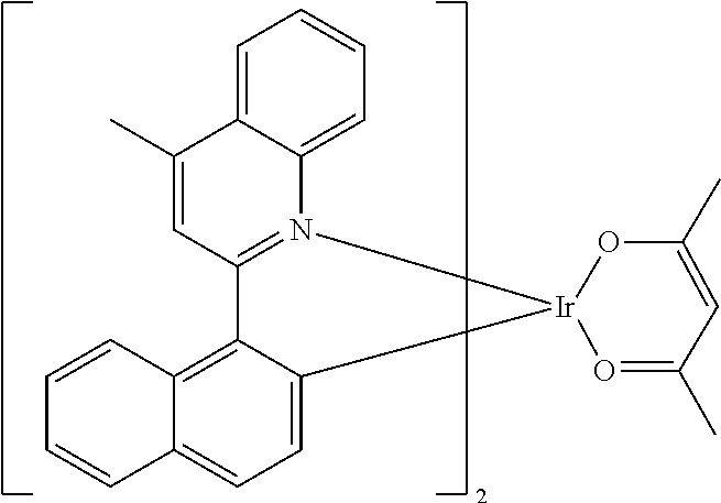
C1=C2C(=C3C(=C1)C=CC=C3)C1=N(C3=CC=CC=C3C(C)=C1)[Ir]21O=C(C)C=C(C)O1
